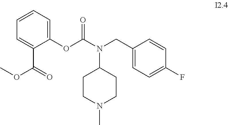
C1(OC(N(CC2=CC=C(F)C=C2)C2CCN(C)CC2)=O)=CC=CC=C1C(=O)OC
